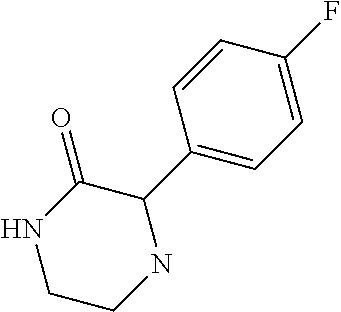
C1(C2=CC=C(F)C=C2)C(=O)NCCN1
